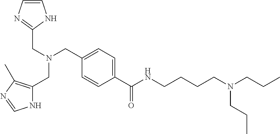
C1=C(C(NCCCCN(CCC)CCC)=O)C=CC(CN(CC2=NC=CN2)CC2=C(C)N=CN2)=C1
